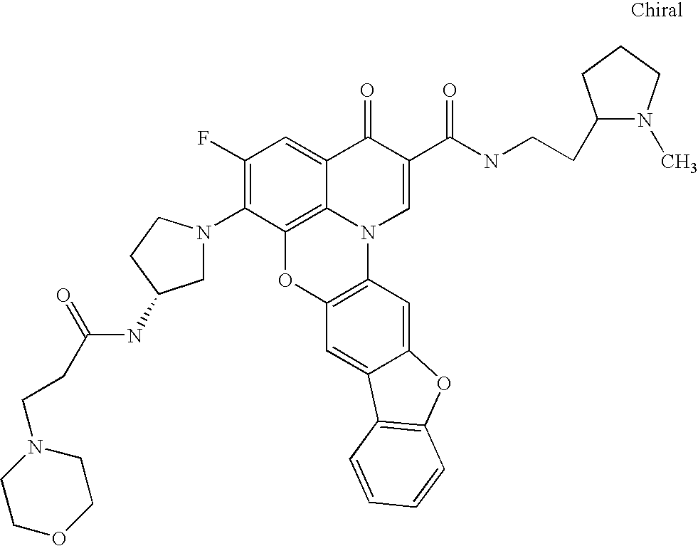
C1(F)=C(N2CC(NC(=O)CCN3CCOCC3)CC2)C2=C3C(=C1)C(=O)C(C(=O)NCCC1N(C)CCC1)=CN3C1=C(O2)C=C2C(=C1)OC1=C2C=CC=C1
